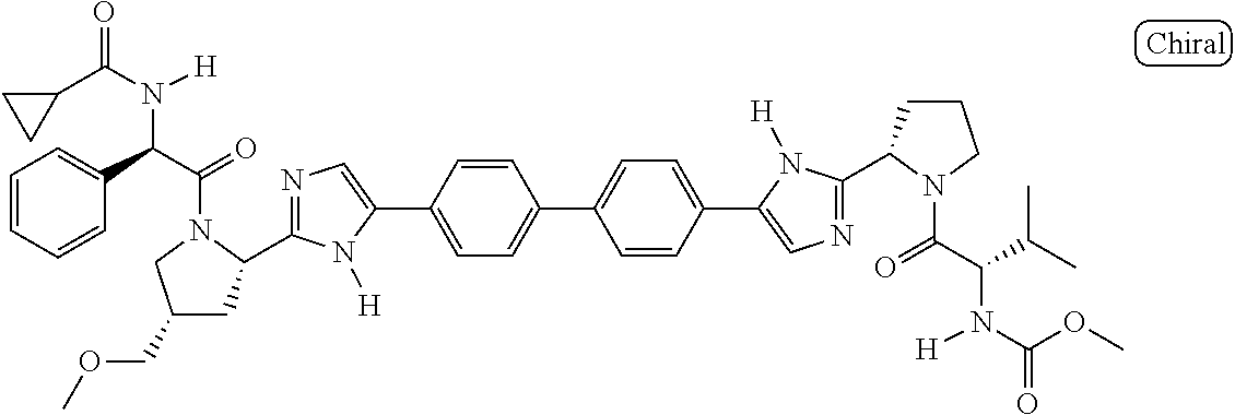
C1(C2=CC=C(C3=CC=C(C4=CN=C(C5CCCN5C(=O)C(C(C)C)N([H])C(OC)=O)N4[H])C=C3)C=C2)=CN=C(C2CC(COC)CN2C(=O)C(C2=CC=CC=C2)N([H])C(C2CC2)=O)N1[H]
